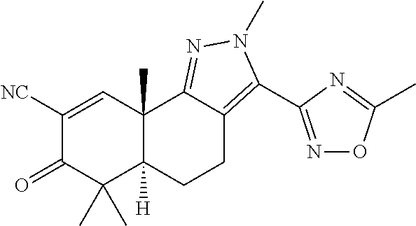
C1([NC])=CC2(C)C([H])(C(C)(C)C1=O)CCC1=C(C3=NOC(C)=N3)N(C)N=C21
